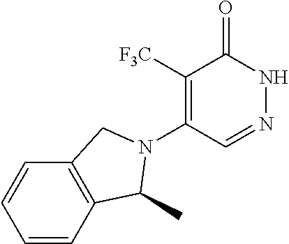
C1([F3C])=C(N2C(C)C3=C(C=CC=C3)C2)C=NNC1=O
